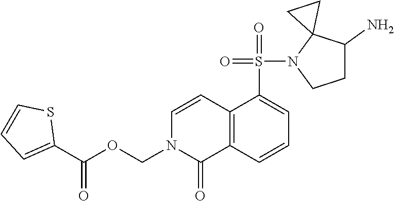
C1C(N)C2(N(S(=O)(=O)C3=CC=CC4=C3C=CN(COC(C3=CC=CS3)=O)C4=O)C1)CC2
